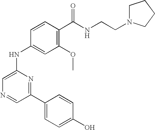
C1=CC(C(NCCN2CCCC2)=O)=C(OC)C=C1NC1=CN=CC(C2=CC=C(O)C=C2)=N1
